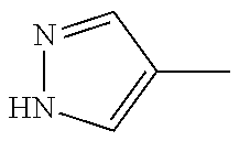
N1=CC(C)=CN1
